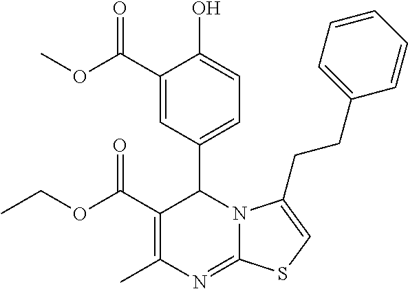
C1(C(OCC)=O)=C(C)N=C2N(C1C1=CC=C(O)C(C(OC)=O)=C1)C(CCC1=CC=CC=C1)=CS2
